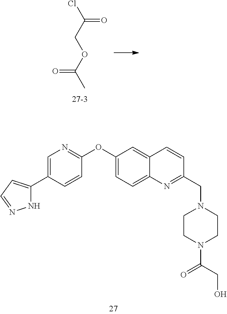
C1=C(C2=CC=NN2)C=CC(OC2=CC=C3C(=C2)C=CC(CN2CCN(C(=O)CO)CC2)=N3)=N1.ClC(COC(C)=O)=O
